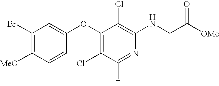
C1(Br)=C([MeO])C=CC(OC2=C(Cl)C(F)=NC(NCC([OMe])=O)=C2Cl)=C1
